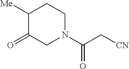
C1([Me])C(=O)CN(C(C[CN])=O)CC1
